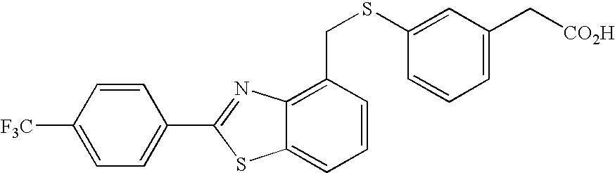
C1=CC([F3C])=CC=C1C1=NC2=C(CSC3=CC(C[CO2H])=CC=C3)C=CC=C2S1
